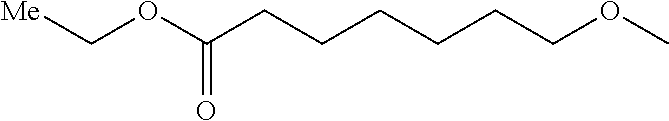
[Me]COC(CCCCCCOC)=O
